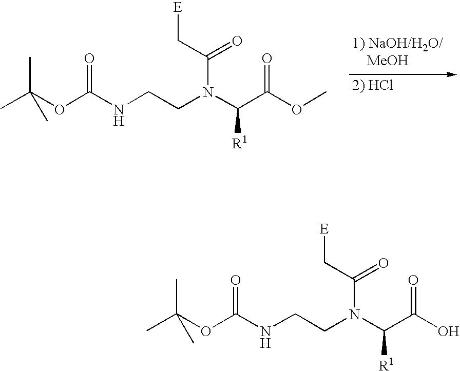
C(OC(NCCN(C(C(OC)=O)[R1])C(C[E])=O)=O)(C)(C)C.C(OC(NCCN(C(C(O)=O)[R1])C(C[E])=O)=O)(C)(C)C
